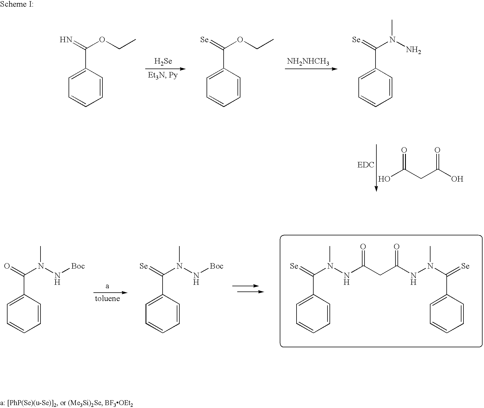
C1(C(=N)OCC)=CC=CC=C1.[Se].C1(C(=[Se])OCC)=CC=CC=C1.[NH2NHCH3].C1(C(=[Se])N(N)C)=CC=CC=C1.OC(CC(O)=O)=O.C1(C(=[Se])N(NC(CC(NN(C(=[Se])C2=CC=CC=C2)C)=O)=O)C)=CC=CC=C1.C1(C(=O)N(N[Boc])C)=CC=CC=C1.C1(C(=[Se])N(N[Boc])C)=CC=CC=C1
